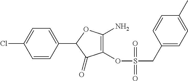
C1(=O)C(OS(CC2=CC=C(C)C=C2)(=O)=O)=C(N)OC1C1=CC=C(Cl)C=C1
